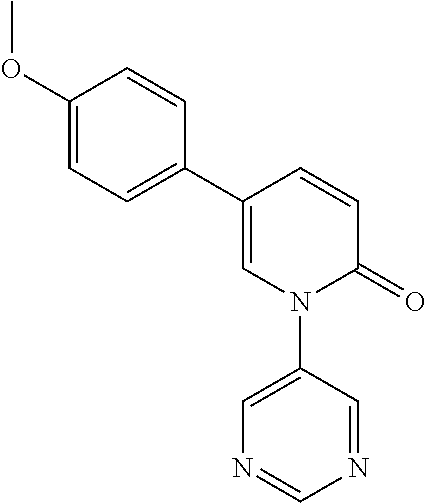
C1=CC(C2=CC=C(OC)C=C2)=CN(C2=CN=CN=C2)C1=O
